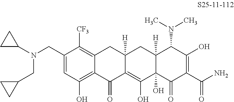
C1=C(CN(CC2CC2)C2CC2)C([CF3])=C2C(=C1O)C(=O)C1=C(O)C3(O)C([H])(CC1([H])C2)C(N(C)C)C(O)=C(C(N)=O)C3=O
